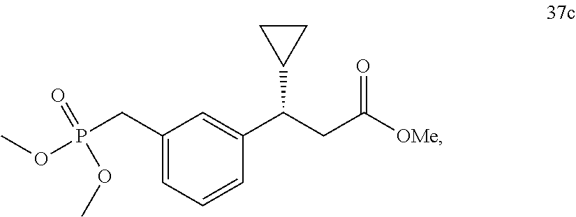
C1(CP(OC)(=O)OC)=CC=CC(C(CC([OMe])=O)C2CC2)=C1
